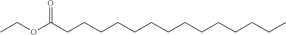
CCOC(CCCCCCCCCCCCCC)=O
